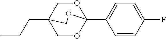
CCCC12COC(C3=CC=C(F)C=C3)(OC1)OC2
